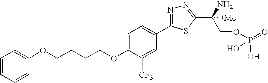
C1(OCCCCOC2=CC=C(C3=NN=C(C(N)(COP(=O)(O)O)[Me])S3)C=C2[CF3])=CC=CC=C1
